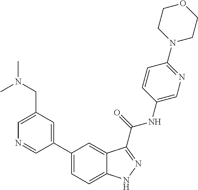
C1(CN(C)C)=CN=CC(C2=CC=C3C(=C2)C(C(NC2=CN=C(N4CCOCC4)C=C2)=O)=NN3)=C1
